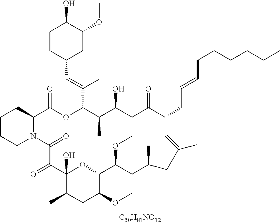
[C50H81NO12].C1CCN2C(C1)C(=O)OC(C(=CC1CC(OC)C(O)CC1)C)C(C)C(O)CC(=O)C(CC=CCCCCCC)C=C(C)CC(C)CC(OC)C1OC(O)(C(=O)C2=O)C(C)CC1OC
